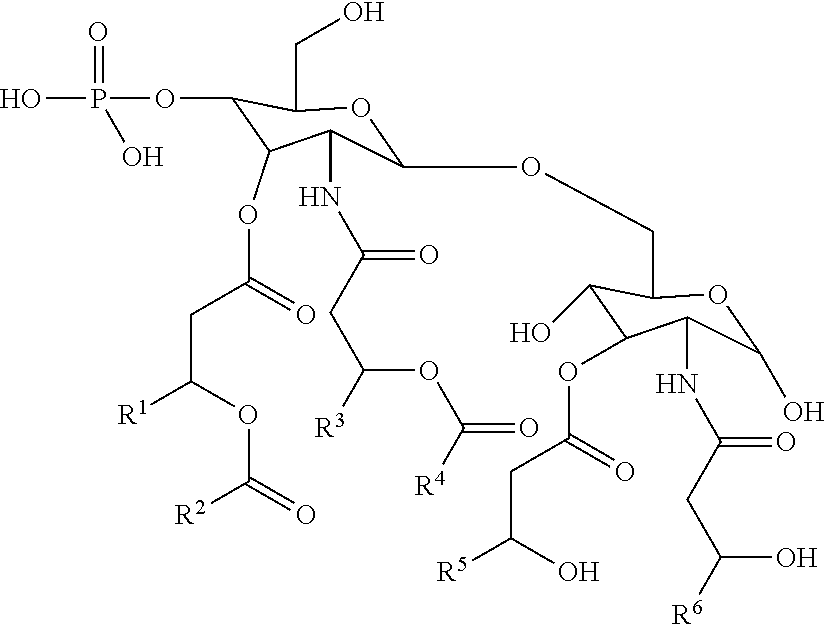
C1(OCC2OC(O)C(NC(=O)CC(O)[R6])C(OC(=O)CC(O)[R5])C2O)OC(CO)C(OP(O)(=O)O)C(OC(=O)CC(OC([R2])=O)[R1])C1NC(=O)CC(OC([R4])=O)[R3]
